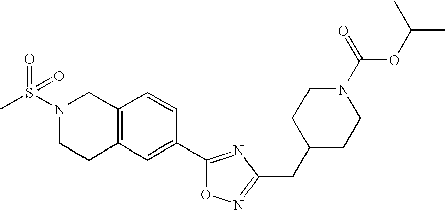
C1C2=C(CN(S(C)(=O)=O)C1)C=CC(C1=NC(CC3CCN(C(=O)OC(C)C)CC3)=NO1)=C2
